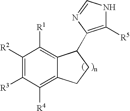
C1([R2])=C([R3])C([R4])=C2C(=C1[R1])C(C1=C([R5])NC=N1)CC2
